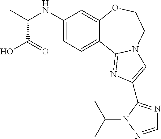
C1(NC(C)C(O)=O)=CC=C2C(=C1)OCCN1C2=NC(C2=NC=NN2C(C)C)=C1
